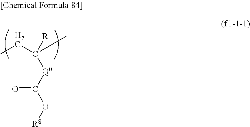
CCC(C)([R])[Q0]C(O[R8])=O
